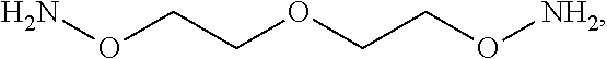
NOCCOCCO[NH2]
